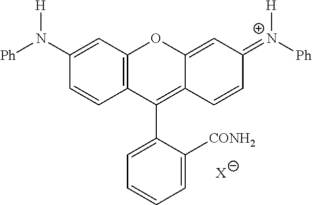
C1=C(N([Ph])[H])C=CC2=C1OC1=CC(=[N+]([Ph])[H])C=CC1=C2C1=CC=CC=C1[CONH2].[X]
